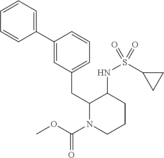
C1=CC=C(C2=CC(CC3N(C(OC)=O)CCCC3NS(C3CC3)(=O)=O)=CC=C2)C=C1
